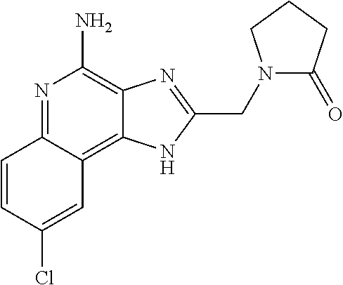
C1=CC(Cl)=CC2=C3C(=C(N)N=C12)N=C(CN1C(=O)CCC1)N3
